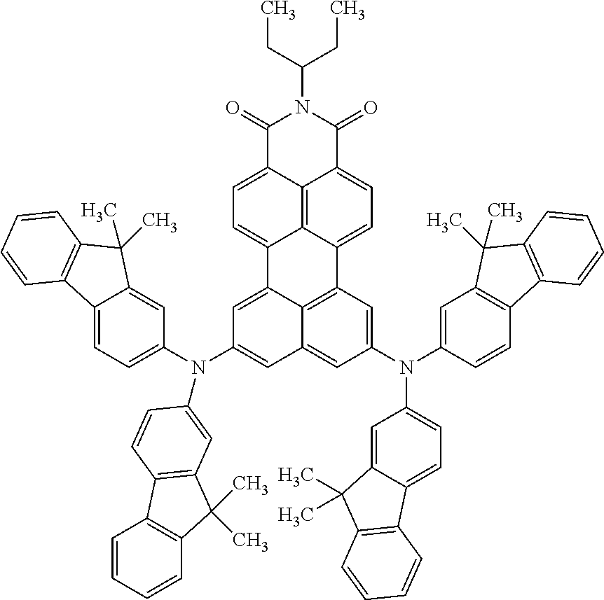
C1(=O)C2=CC=C3C4=C2C(=CC=C4C2=C4C3=CC(N(C3=CC=C5C(=C3)C(C)(C)C3=C5C=CC=C3)C3=CC5=C(C6=C(C=CC=C6)C5(C)C)C=C3)=CC4=CC(N(C3=CC=C4C(=C3)C(C)(C)C3=C4C=CC=C3)C3=CC4=C(C=C3)C3=C(C4(C)C)C=CC=C3)=C2)C(=O)N1C(CC)CC
